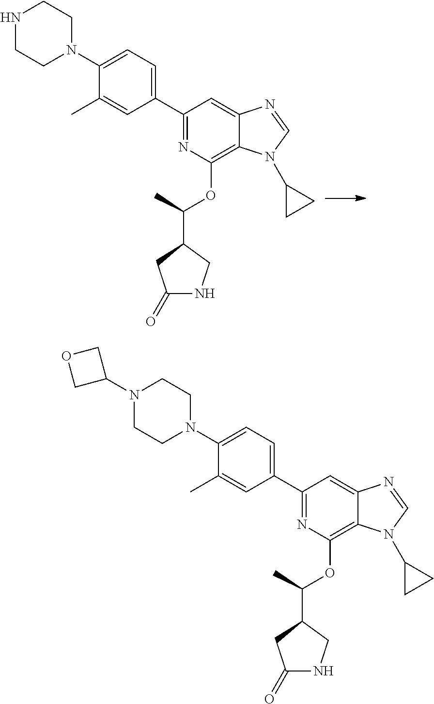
C1(N2CCN(C3COC3)CC2)=CC=C(C2=NC(OC(C)C3CNC(=O)C3)=C3C(=C2)N=CN3C2CC2)C=C1C.C1(N2CCNCC2)=CC=C(C2=NC(OC(C)C3CNC(=O)C3)=C3C(=C2)N=CN3C2CC2)C=C1C
